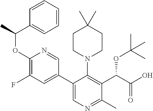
C1(C2=CN=C(C)C(C(C(O)=O)OC(C)(C)C)=C2N2CCC(C)(C)CC2)=CC(F)=C(OC(C2=CC=CC=C2)C)N=C1
